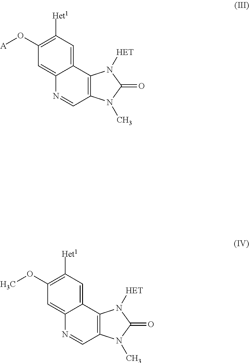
C1(O[A])=C([Het1])C=C2C(=C1)N=CC1=C2N([HET])C(=O)N1C.C1(OC)=C([Het1])C=C2C(=C1)N=CC1=C2N([HET])C(=O)N1C
